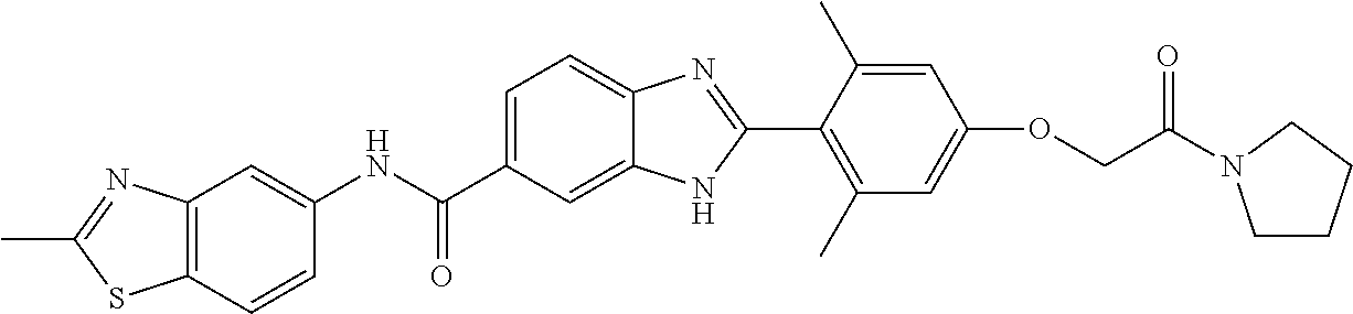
C1(NC(C2=CC=C3C(=C2)NC(C2=C(C)C=C(OCC(=O)N4CCCC4)C=C2C)=N3)=O)=CC2=C(C=C1)SC(C)=N2
